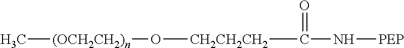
C[(OCH2CH2)n]O[CH2CH2CH2]C(N[PEP])=O
